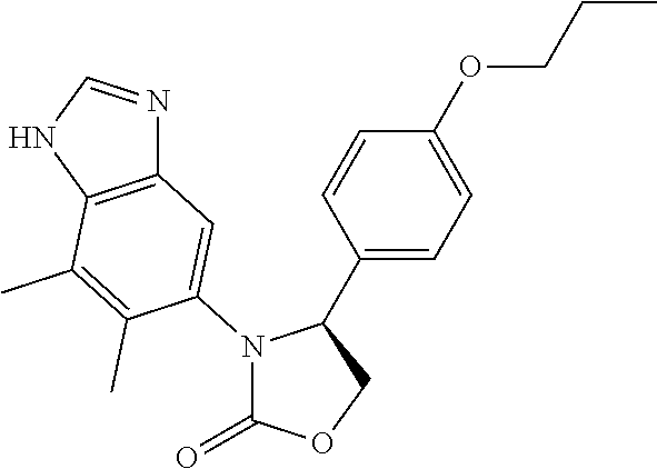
C1=CC(OCCC)=CC=C1C1COC(=O)N1C1=CC2=C(NC=N2)C(C)=C1C
